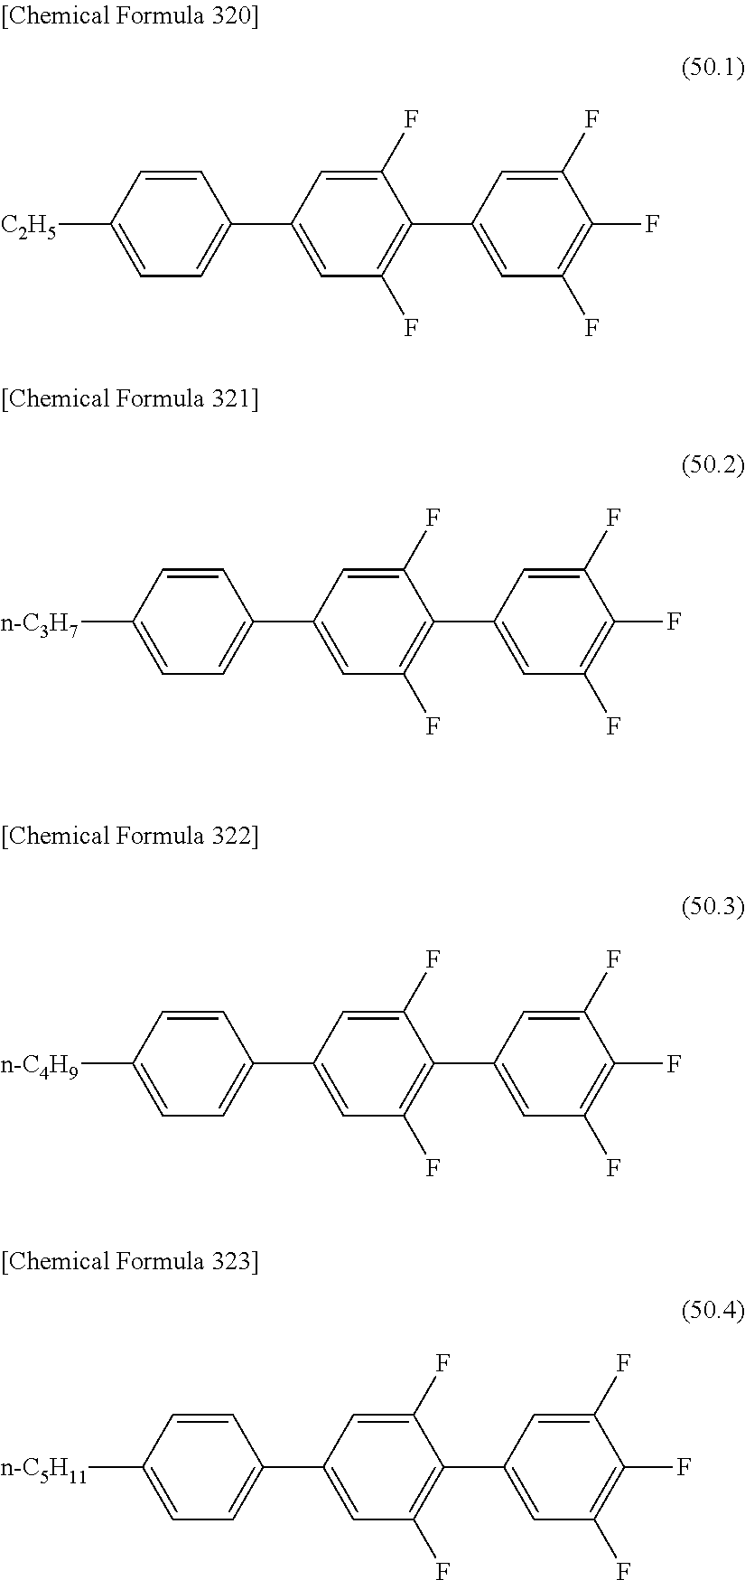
C1=C([C2H5])C=CC(C2=CC(F)=C(C3=CC(F)=C(F)C(F)=C3)C(F)=C2)=C1.C1=C([n-C3H7])C=CC(C2=CC(F)=C(C3=CC(F)=C(F)C(F)=C3)C(F)=C2)=C1.C1=C([n-C4H9])C=CC(C2=CC(F)=C(C3=CC(F)=C(F)C(F)=C3)C(F)=C2)=C1.C1=C([n-C5H11])C=CC(C2=CC(F)=C(C3=CC(F)=C(F)C(F)=C3)C(F)=C2)=C1
